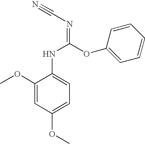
N#CN=C(NC1=CC=C(OC)C=C1OC)OC1=CC=CC=C1
